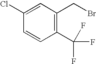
C1(Cl)=CC(CBr)=C(C(F)(F)F)C=C1
